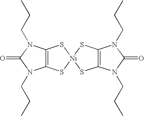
C12=C(S[Ni]3(S1)SC1=C(S3)N(CCC)C(=O)N1CCC)N(CCC)C(=O)N2CCC
